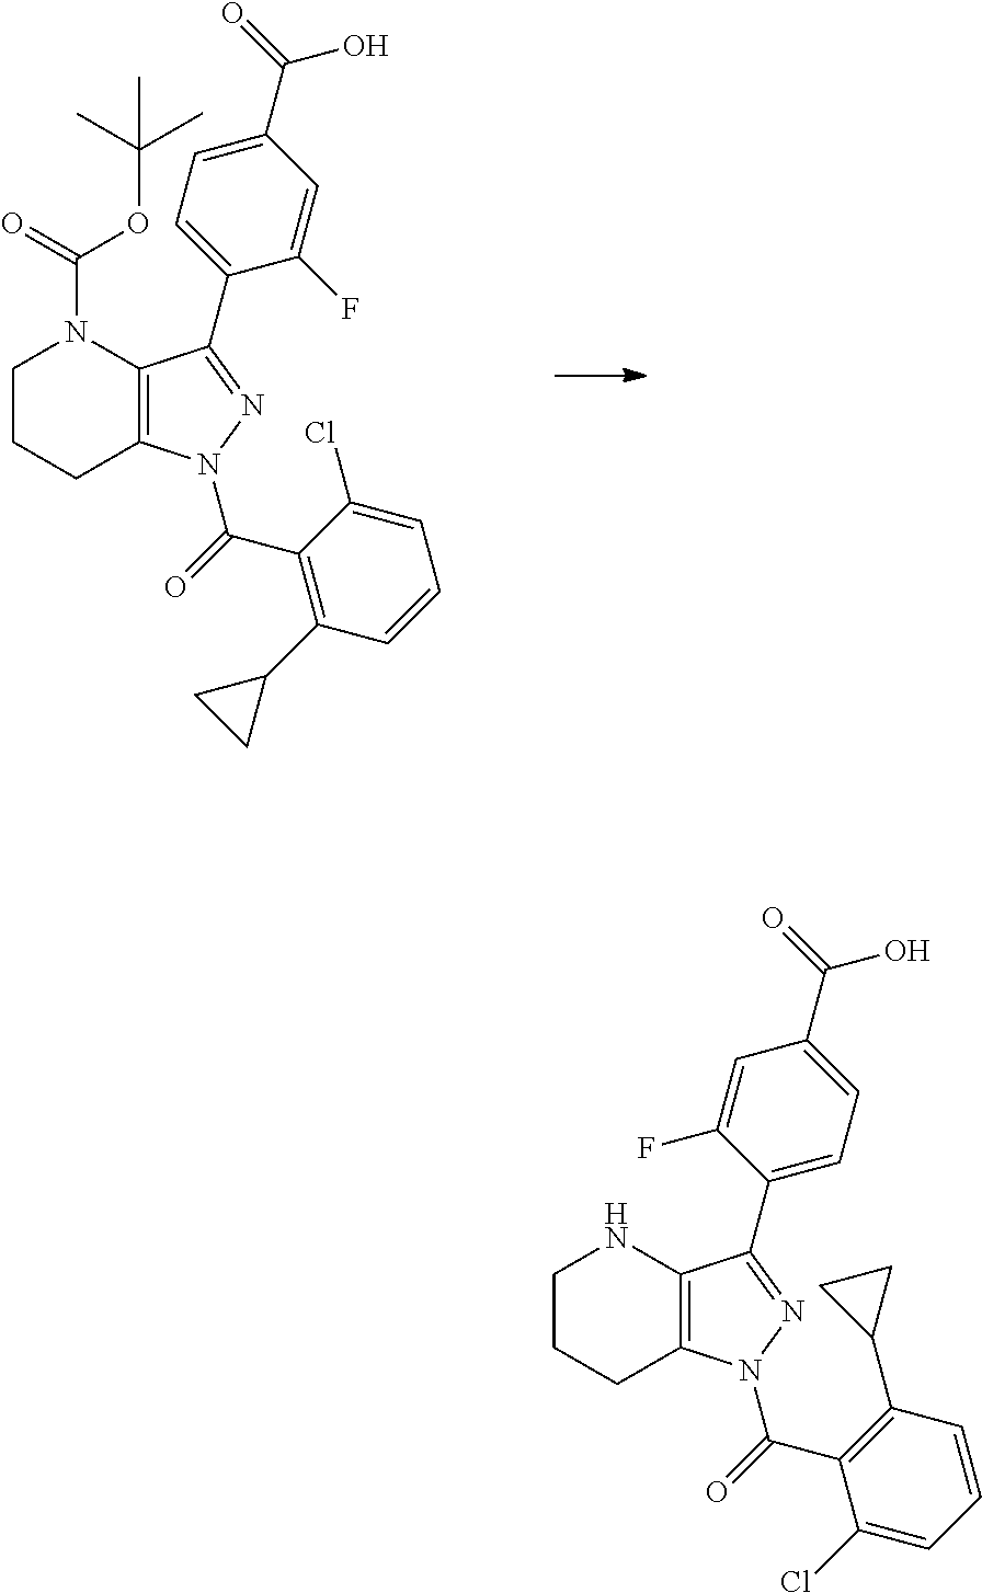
C1CCC2=C(N1C(=O)OC(C)(C)C)C(C1=CC=C(C(=O)O)C=C1F)=NN2C(C1=C(C2CC2)C=CC=C1Cl)=O.C1CCC2=C(N1)C(C1=CC=C(C(=O)O)C=C1F)=NN2C(C1=C(C2CC2)C=CC=C1Cl)=O
